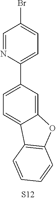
C1(C2=CC=C(Br)C=N2)=CC=C2C(=C1)OC1=C2C=CC=C1
